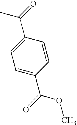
C1(C(=O)C)=CC=C(C(OC)=O)C=C1
